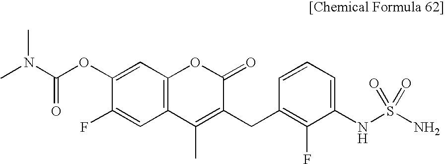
C1(OC(N(C)C)=O)=CC2=C(C=C1F)C(C)=C(CC1=C(F)C(NS(=O)(N)=O)=CC=C1)C(=O)O2
